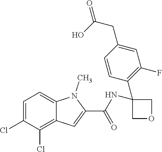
C1=C(Cl)C(Cl)=C2C(=C1)N(C)C(C(NC1(C3=C(F)C=C(CC(=O)O)C=C3)COC1)=O)=C2
